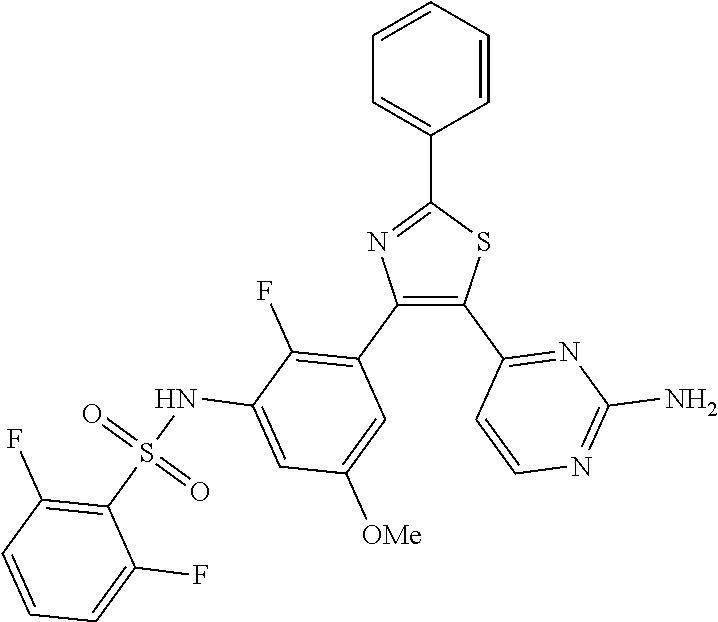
C1=CC=CC=C1C1=NC(C2=C(F)C(NS(C3=C(F)C=CC=C3F)(=O)=O)=CC([OMe])=C2)=C(C2=NC(N)=NC=C2)S1
